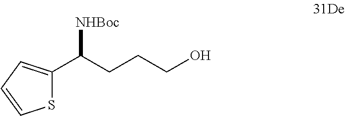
S1C(C(CCCO)[NHBoc])=CC=C1
